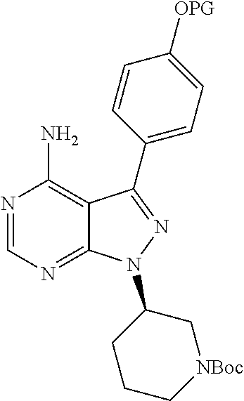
N1=CN=C2C(=C1N)C(C1=CC=C([OPG])C=C1)=NN2C1CCC[NBoc]C1
